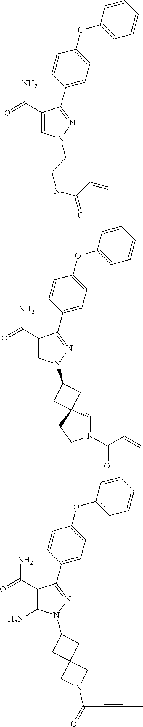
C1=CC(C2=NN(CCNC(C=C)=O)C=C2C(=O)N)=CC=C1OC1=CC=CC=C1.C1=CC(C2=NN(C3CC4(CN(C(C=C)=O)CC4)C3)C=C2C(=O)N)=CC=C1OC1=CC=CC=C1.C1=CC(C2=NN(C3CC4(C3)CN(C(C#CC)=O)C4)C(N)=C2C(=O)N)=CC=C1OC1=CC=CC=C1
